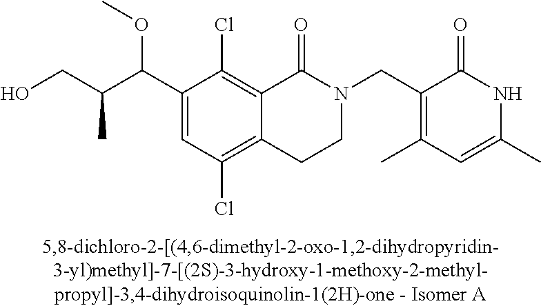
C1(C(C(CO)C)OC)=CC(Cl)=C2C(=C1Cl)C(=O)N(CC1=C(C)C=C(C)NC1=O)CC2
